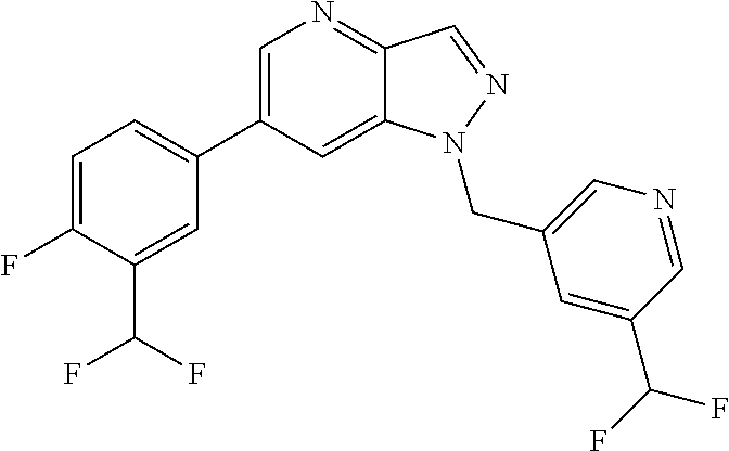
C1=C(C2=CC=C(F)C(C(F)F)=C2)C=C2C(=N1)C=NN2CC1=CN=CC(C(F)F)=C1
